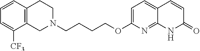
C1N(CCCCOC2=CC=C3C(=N2)NC(=O)C=C3)CCC2=C1C([CF3])=CC=C2
